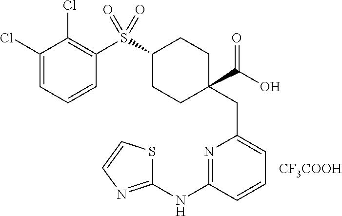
C1(Cl)=CC=CC(S(C2CCC(CC3=CC=CC(NC4=NC=CS4)=N3)(C(O)=O)CC2)(=O)=O)=C1Cl.[CF3COOH]
